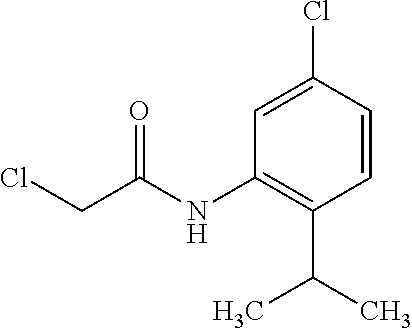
C1=C(Cl)C=CC(C(C)C)=C1NC(CCl)=O
